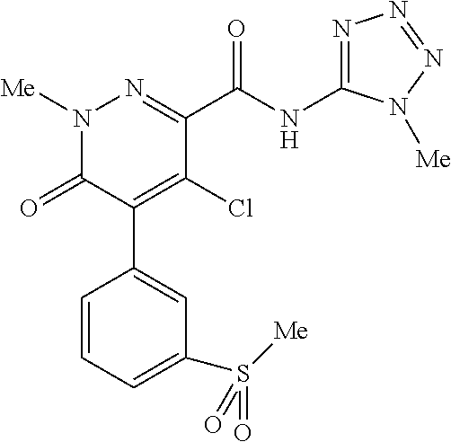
C1(C(NC2=NN=NN2[Me])=O)=NN([Me])C(=O)C(C2=CC(S([Me])(=O)=O)=CC=C2)=C1Cl
